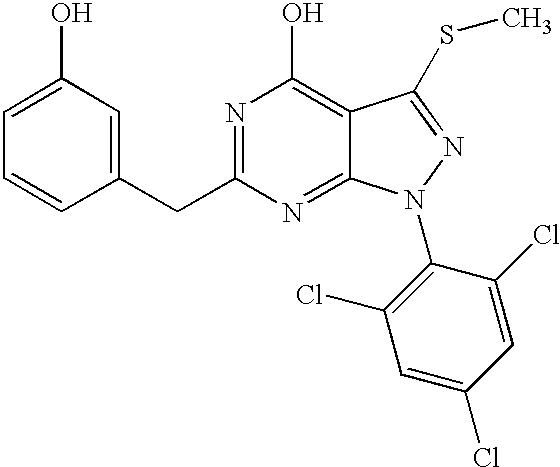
C1=C(O)C=C(CC2=NC(O)=C3C(=N2)N(C2=C(Cl)C=C(Cl)C=C2Cl)N=C3SC)C=C1
